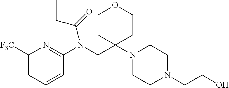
C1([F3C])=CC=CC(N(CC2(N3CCN(CCO)CC3)CCOCC2)C(=O)CC)=N1
